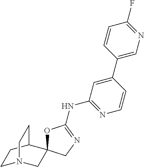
C1N2CC3(C(C1)CC2)OC(NC1=NC=CC(C2=CN=C(F)C=C2)=C1)=NC3
